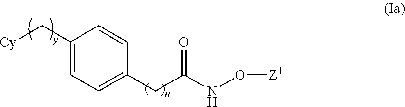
C1(C[Cy])=CC=C(CC(=O)NO[Z1])C=C1
